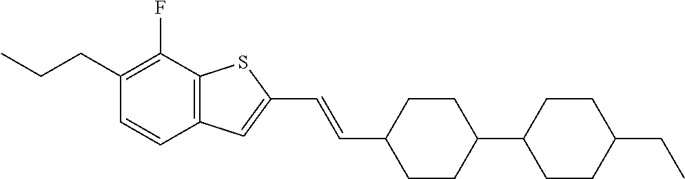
CCCC1=C(F)C2=C(C=C1)C=C(C=CC1CCC(C3CCC(CC)CC3)CC1)S2
